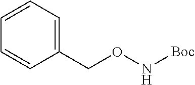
C1=CC=C(CON[Boc])C=C1
